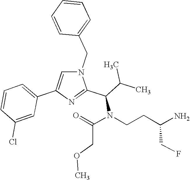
C1=C(C2=CC=CC(Cl)=C2)N=C(C(N(C(COC)=O)CCC(N)CF)C(C)C)N1CC1=CC=CC=C1
